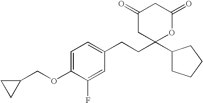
O(C1=CC=C(CCC2(C3CCCC3)OC(=O)CC(=O)C2)C=C1F)CC1CC1
